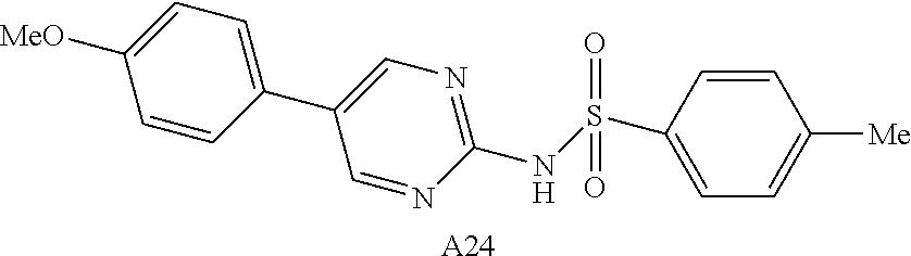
C1=NC(NS(C2=CC=C([Me])C=C2)(=O)=O)=NC=C1C1=CC=C([MeO])C=C1.[A24]
